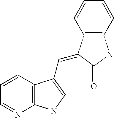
C1=CC2=C(N=C1)NC=C2C=C1C2=C(C=CC=C2)NC1=O
